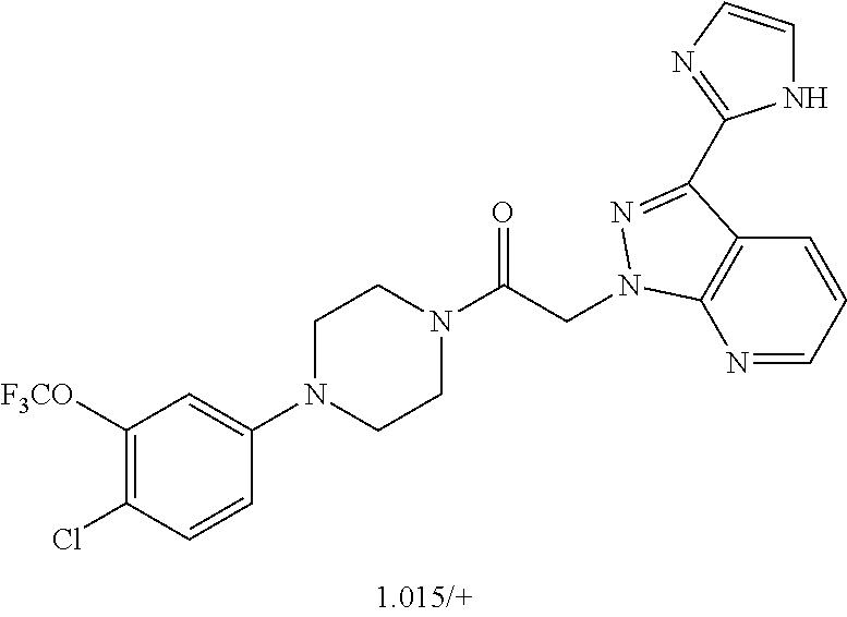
C1([F3CO])=C(Cl)C=CC(N2CCN(C(CN3C4=C(C=CC=N4)C(C4=NC=CN4)=N3)=O)CC2)=C1
